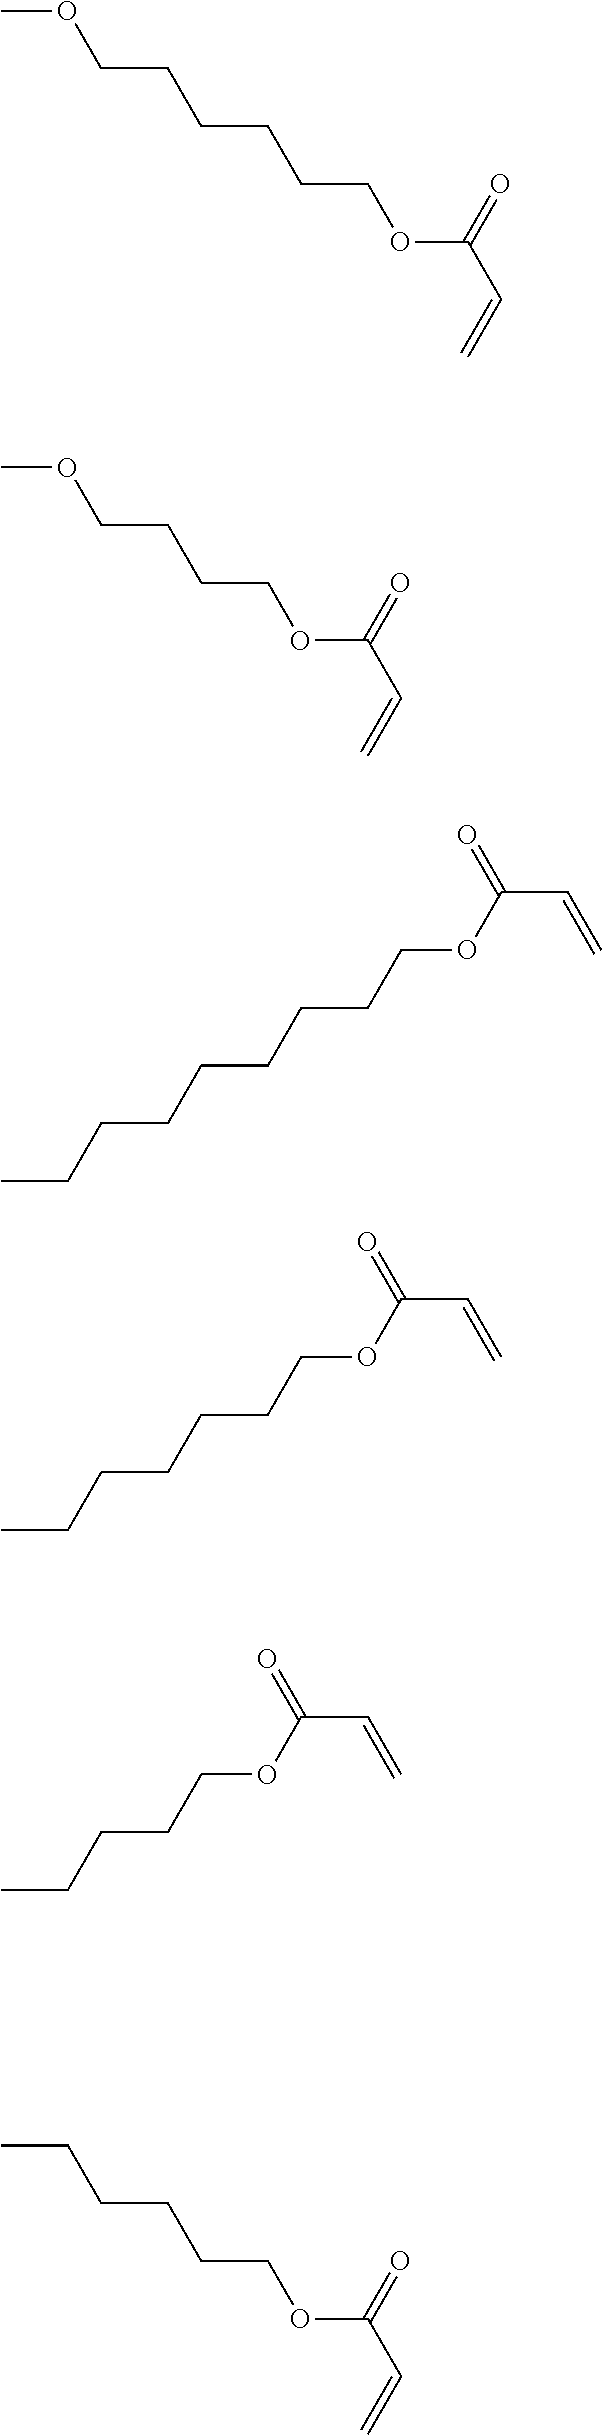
COCCCCCCOC(C=C)=O.COCCCCOC(C=C)=O.O=C(C=C)OCCCCCCCCC.O=C(C=C)OCCCCCCC.O=C(C=C)OCCCCC.CCCCCCOC(C=C)=O
